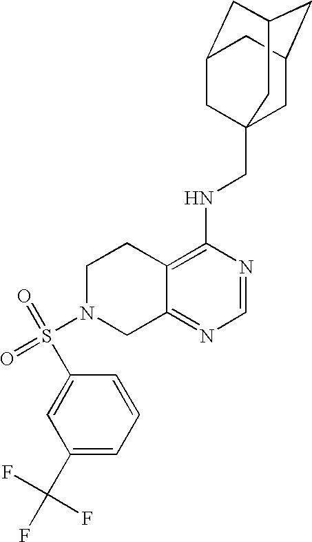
S(N1CC2=NC=NC(NCC34CC5CC(CC(C3)C5)C4)=C2CC1)(C1=CC(C(F)(F)F)=CC=C1)(=O)=O
